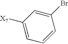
C1=C([X7])C=C(Br)C=C1
